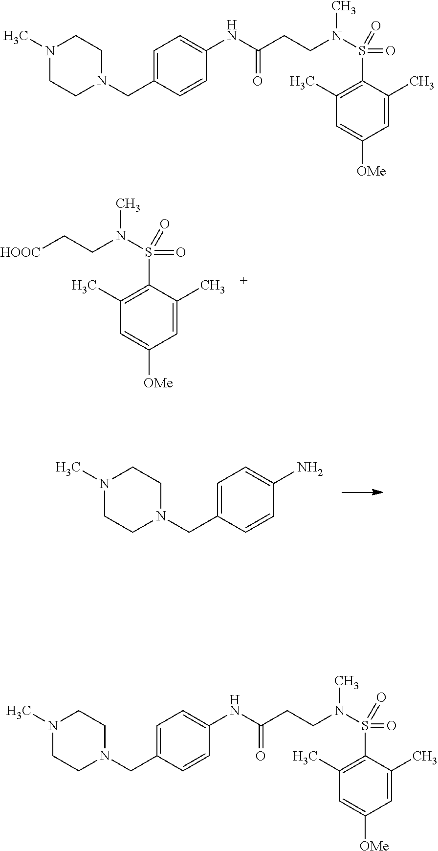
[HOOC]CCN(S(C1=C(C)C=C([OMe])C=C1C)(=O)=O)C.C1=C(CN2CCN(C)CC2)C=CC(N)=C1.C(CN(S(C1=C(C)C=C([OMe])C=C1C)(=O)=O)C)C(NC1=CC=C(CN2CCN(C)CC2)C=C1)=O.C1=C(CN2CCN(C)CC2)C=CC(NC(CCN(S(C2=C(C)C=C([OMe])C=C2C)(=O)=O)C)=O)=C1
